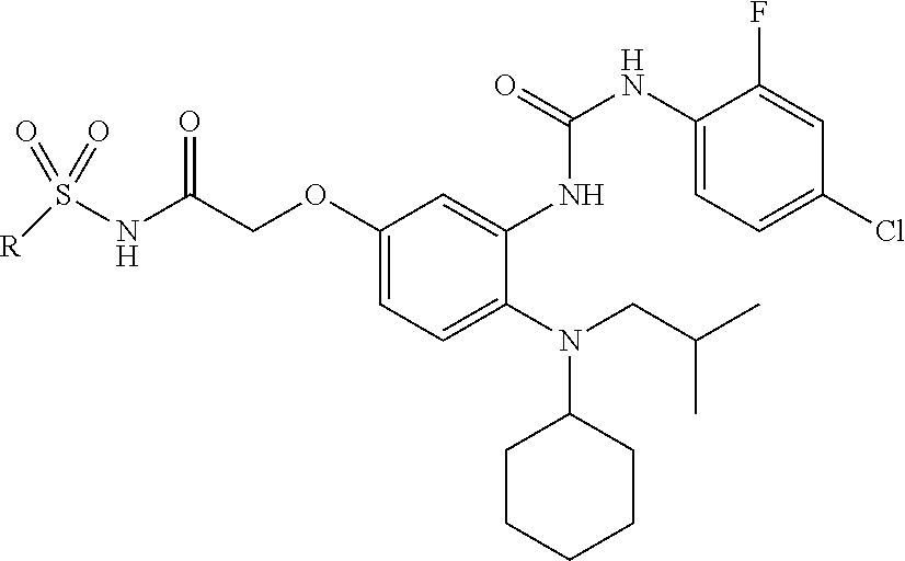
O(C1=CC=C(N(C2CCCCC2)CC(C)C)C(NC(NC2=CC=C(Cl)C=C2F)=O)=C1)CC(NS([R])(=O)=O)=O
